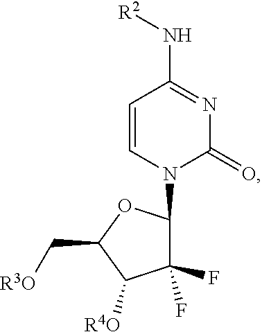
C1=CN(C2C(F)(F)C([R4O])C(C[R3O])O2)C(=O)N=C1N[R2]
